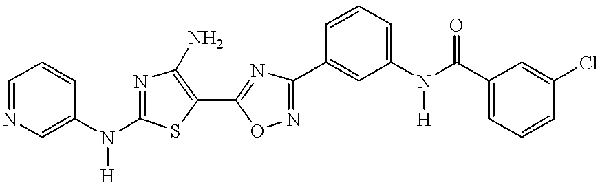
C1=NC=C(N([H])C2=NC(N)=C(C3=NC(C4=CC(N([H])C(C5=CC=CC(Cl)=C5)=O)=CC=C4)=NO3)S2)C=C1
